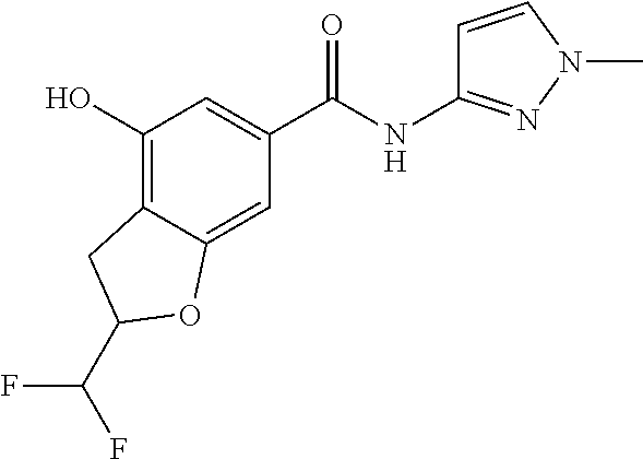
C1(O)=C2C(=CC(C(NC3=NN(C)C=C3)=O)=C1)OC(C(F)F)C2
